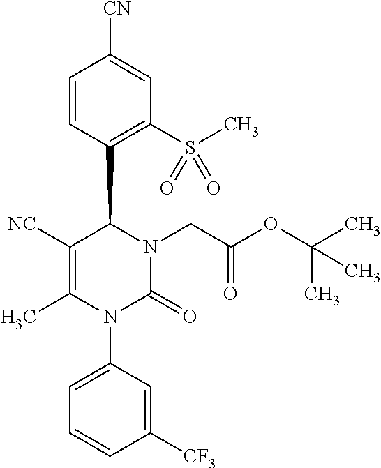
C1=CC(C2C([NC])=C(C)N(C3=CC=CC([CF3])=C3)C(=O)N2CC(OC(C)(C)C)=O)=C(S(C)(=O)=O)C=C1[CN]
